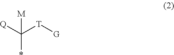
[Q]C([T][G])([M])*
